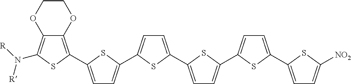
C12=C(C3=CC=C(C4=CC=C(C5=CC=C(C6=CC=C(C7=CC=C([NO2])S7)S6)S5)S4)S3)SC(N([R])[R])=C1OCCO2
